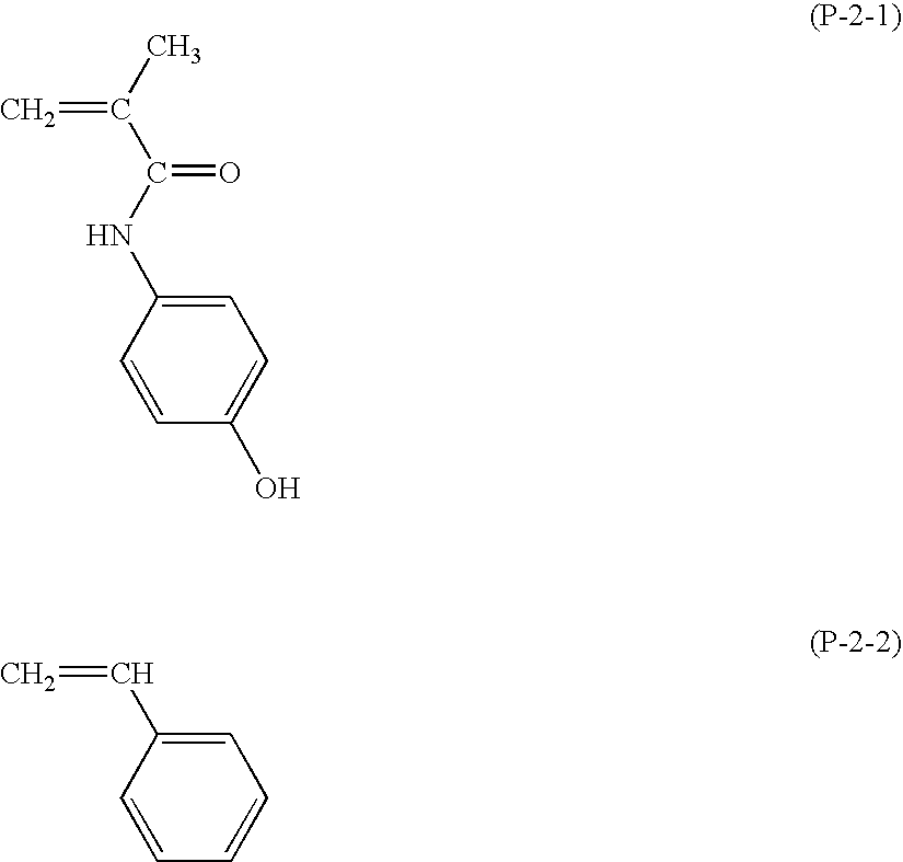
C=C(C)C(=O)NC1=CC=C(O)C=C1.C=CC1=CC=CC=C1
